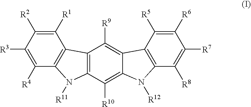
C1([R1])=C([R2])C([R3])=C([R4])C2=C1C1=C(C([R10])=C3C(=C1[R9])C1=C(C([R8])=C([R7])C([R6])=C1[R5])N3[R12])N2[R11]
